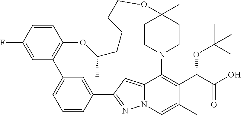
C1=CC(F)=CC2=C1OC(C)CCCCOC1(C)CCN(C3=C(C(C(O)=O)OC(C)(C)C)C(C)=CN4N=C(C5=CC2=CC=C5)C=C43)CC1
